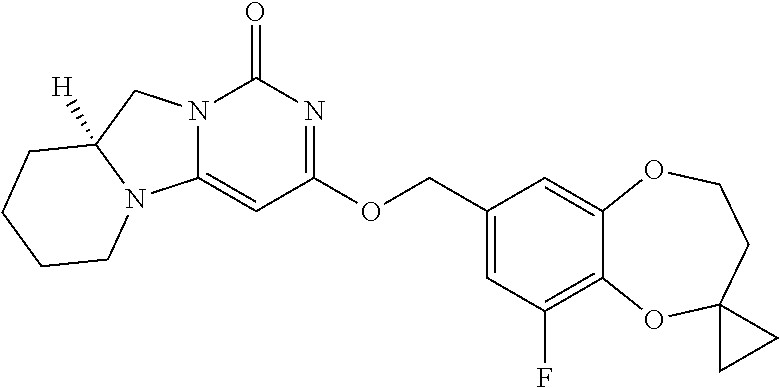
C(OC1=NC(=O)N2C(=C1)N1C([H])(C2)CCCC1)C1=CC(F)=C2C(=C1)OCCC1(O2)CC1
